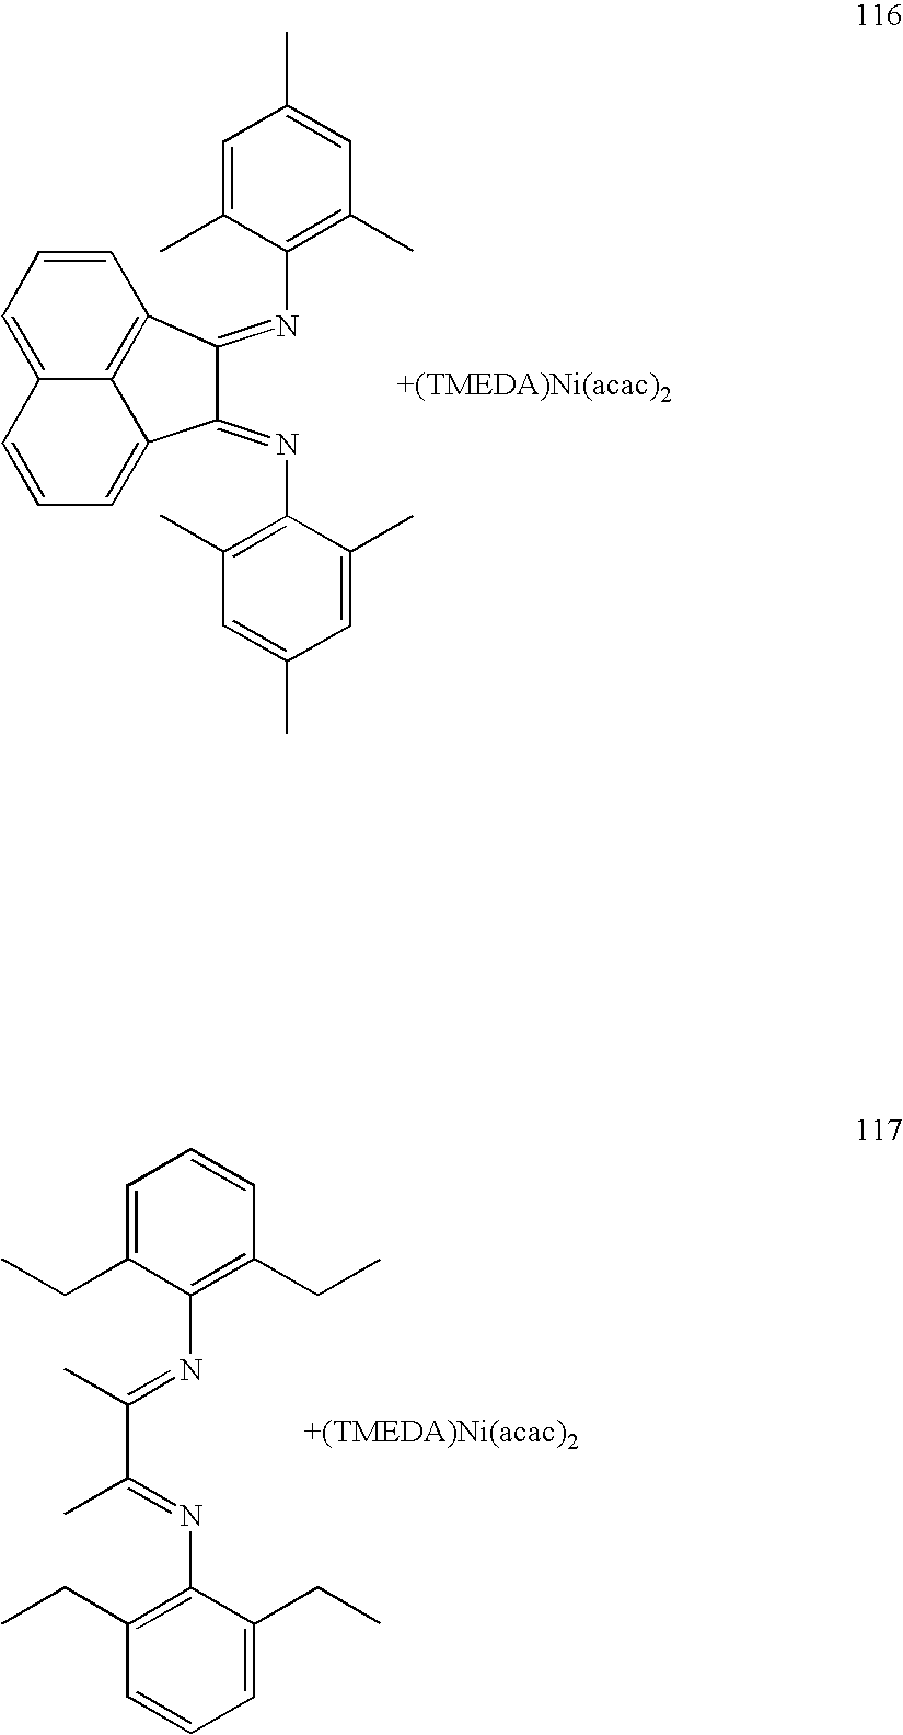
C1=C(C)C(N=C2C(=NC3=C(C)C=C(C)C=C3C)C3=CC=CC4=CC=CC2=C43)=C(C)C=C1C.C1=C(CC)C(N=C(C(C)=NC2=C(CC)C=CC=C2CC)C)=C(CC)C=C1
